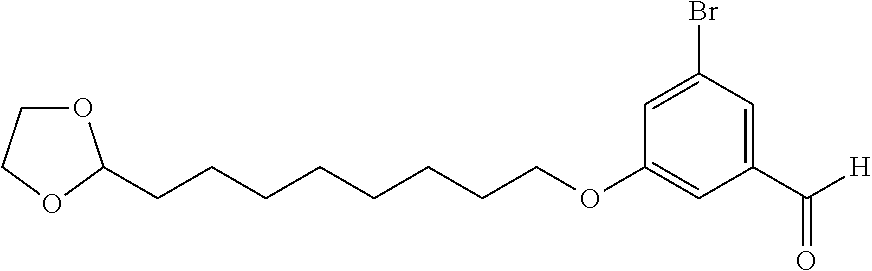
C1(C([H])=O)=CC(Br)=CC(OCCCCCCCCC2OCCO2)=C1
